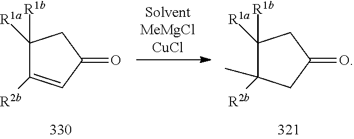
C1([R1b])([R1a])C([R2b])=CC(=O)C1.C1([R1b])([R1a])C([R2b])(C)CC(=O)C1
